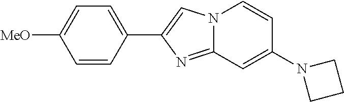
N12C(=NC(C3=CC=C([MeO])C=C3)=C1)C=C(N1CCC1)C=C2
